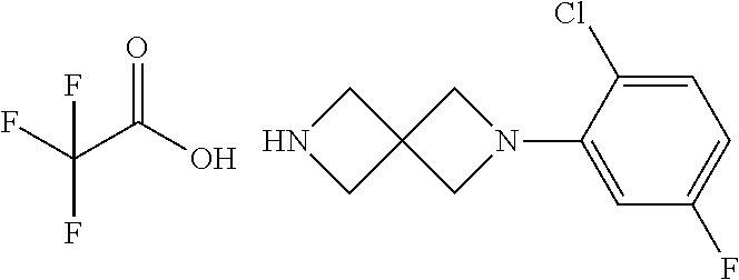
C1NCC12CN(C1=CC(F)=CC=C1Cl)C2.FC(C(O)=O)(F)F
